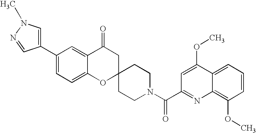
C12=CC=C(C3=CN(C)N=C3)C=C1C(=O)CC1(O2)CCN(C(C2=NC3=C(OC)C=CC=C3C(OC)=C2)=O)CC1
